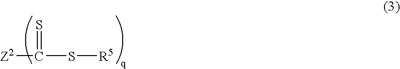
[Z2]C(S[R5])=S
